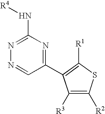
C1(N[R4])=NN=CC(C2=C([R1])SC([R2])=C2[R3])=N1
